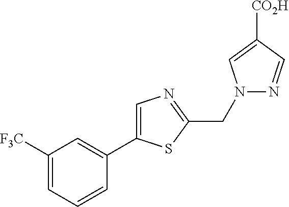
C1=C(C2=CC([F3C])=CC=C2)SC(CN2N=CC([CO2H])=C2)=N1
